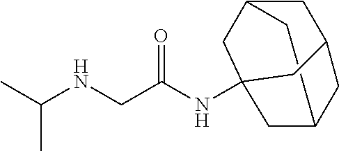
C12CC3CC(C1)CC(NC(CNC(C)C)=O)(C2)C3
